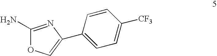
C1(N)=NC(C2=CC=C([CF3])C=C2)=CO1
